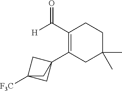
C1(C23CC([F3C])(C2)C3)=C(C(=O)[H])CCC(C)(C)C1
